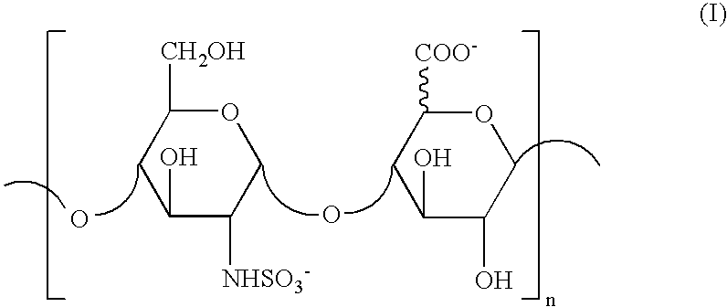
C1([CH2OH])CC(O)C([NHSO3-])CO1.O.O.C1([COO-])CC(O)C(O)CO1
